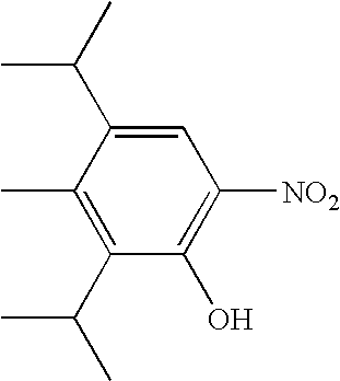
C1(C)=C(C(C)C)C(O)=C([NO2])C=C1C(C)C
